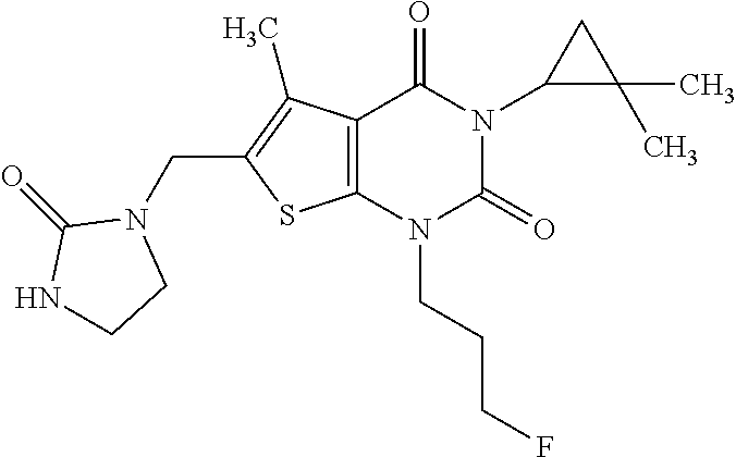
C12=C(N(CCCF)C(=O)N(C3C(C)(C)C3)C1=O)SC(CN1C(=O)NCC1)=C2C
